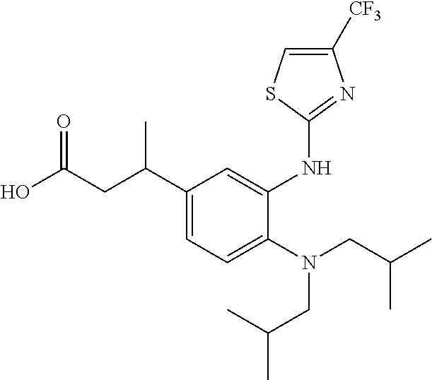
OC(CC(C1=CC=C(N(CC(C)C)CC(C)C)C(NC2=NC([CF3])=CS2)=C1)C)=O
